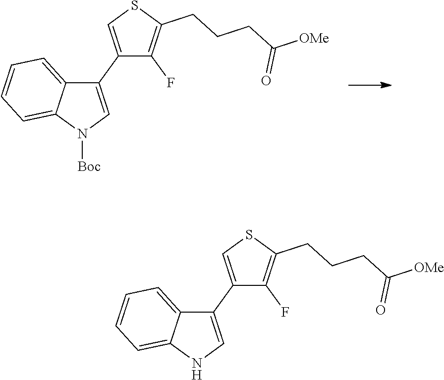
N1([Boc])C=C(C2=CSC(CCCC([OMe])=O)=C2F)C2=CC=CC=C12.N1C=C(C2=CSC(CCCC([OMe])=O)=C2F)C2=CC=CC=C12
